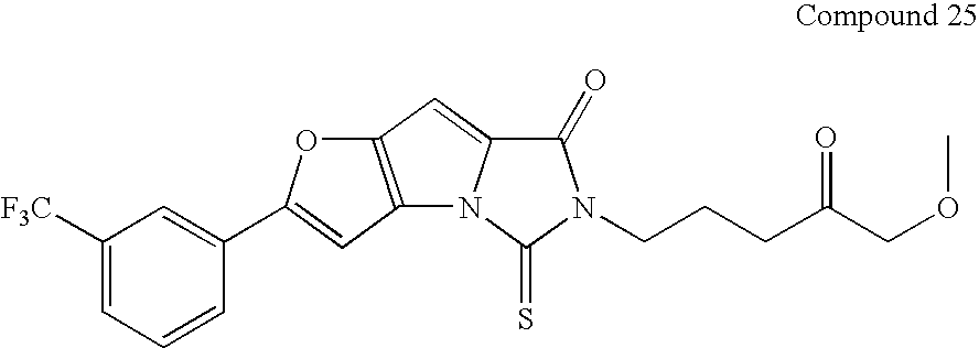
C12=C(C=C(C3=CC([F3C])=CC=C3)O1)N1C(=C2)C(=O)N(CCCC(COC)=O)C1=S
